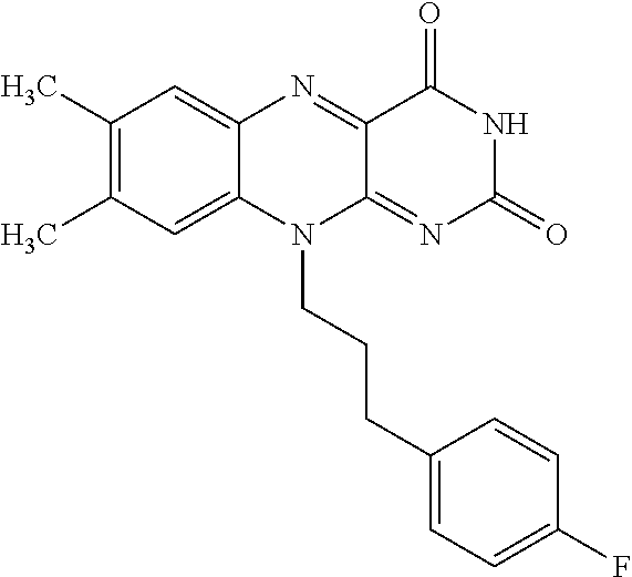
C1(C)=C(C)C=C2C(=C1)N=C1C(=NC(=O)NC1=O)N2CCCC1=CC=C(F)C=C1
